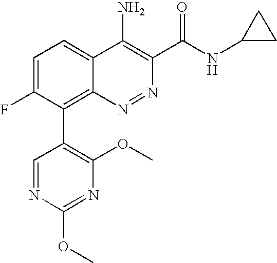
C1=C(F)C(C2=C(OC)N=C(OC)N=C2)=C2C(=C1)C(N)=C(C(NC1CC1)=O)N=N2
